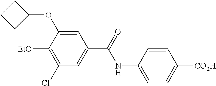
C1=C(NC(=O)C2=CC(Cl)=C([EtO])C(OC3CCC3)=C2)C=CC([CO2H])=C1
